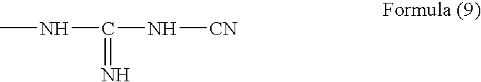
CNC(=N)N[CN]
